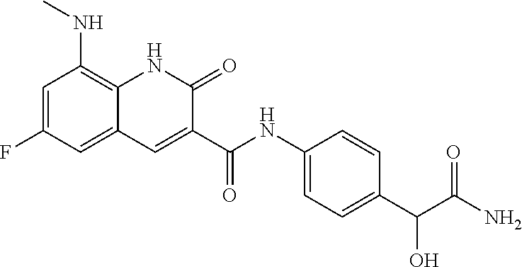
C1=C(F)C=C2C(=C1NC)NC(=O)C(C(NC1=CC=C(C(C(=O)N)O)C=C1)=O)=C2
